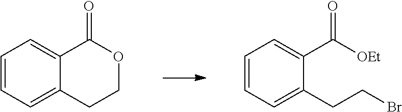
C1=CC=C2C(=C1)C(=O)OCC2.C1=CC=C(CCBr)C(C([OEt])=O)=C1
